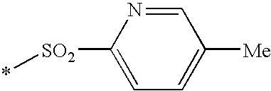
*[SO2]C1=CC=C([Me])C=N1
